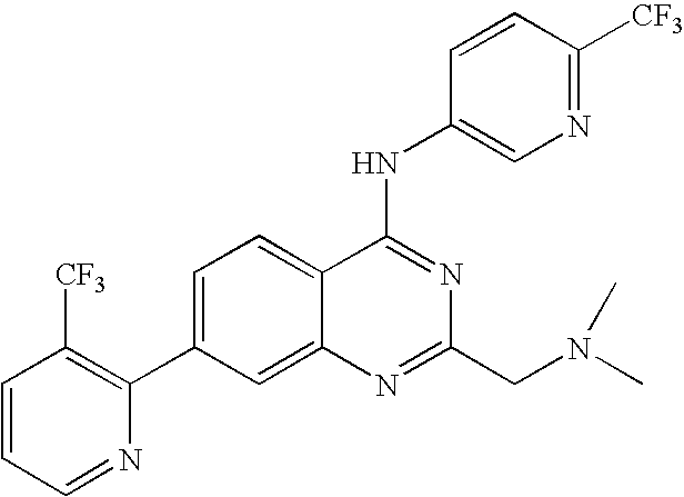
C1=CC=NC(C2=CC=C3C(=C2)N=C(CN(C)C)N=C3NC2=CN=C([CF3])C=C2)=C1[CF3]
